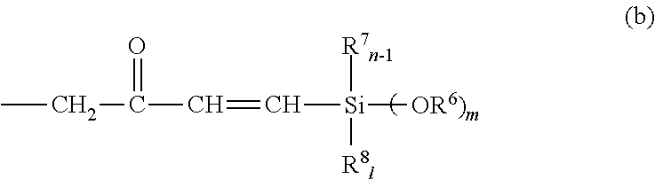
CCC(C=C[Si]([OR6)m])([R7n-1])[R8l])=O
